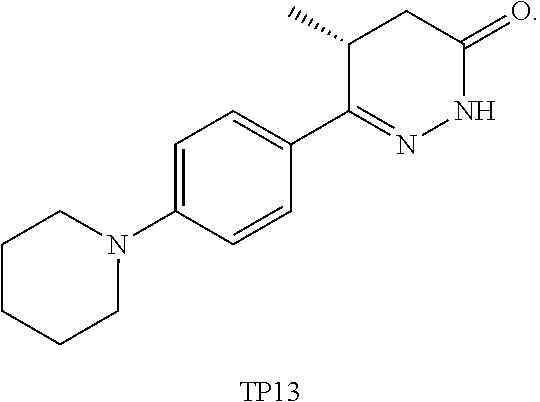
[TP13].C1=C(N2CCCCC2)C=CC(C2=NNC(=O)CC2C)=C1
